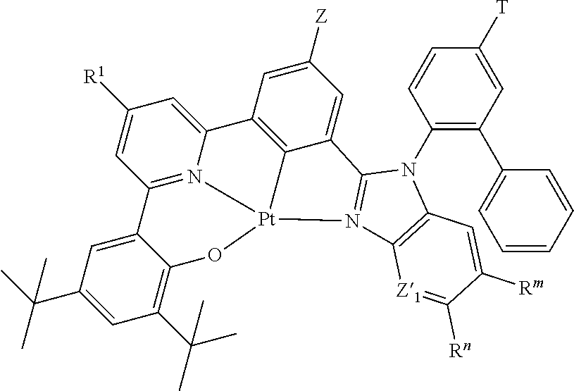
C1(N2C3=N(C4=C2C=C([Rm])C([Rn])=[Z1]4)[Pt]24C5=C(C=C([Z])C=C35)C3=CC([R1])=CC(=N32)C2=CC(C(C)(C)C)=CC(C(C)(C)C)=C2O4)=C(C2=CC=CC=C2)C=C([T])C=C1
